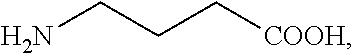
NCCC[COOH]
